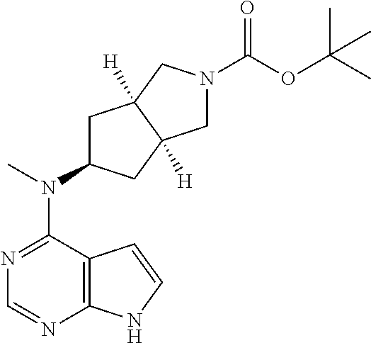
N1=C(N(C)C2CC3([H])C([H])(C2)CN(C(OC(C)(C)C)=O)C3)C2=C(N=C1)NC=C2
